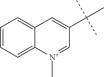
C1=CC=C2C(=C1)C=C(C(C)(C)C)C=[N+]2C
